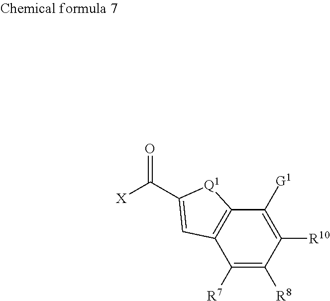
C([X])(=O)C1=CC2=C(C([G1])=C([R10])C([R8])=C2[R7])[Q1]1
